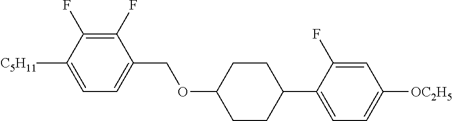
C1(F)=C(F)C([C5H11])=CC=C1COC1CCC(C2=CC=C([OC2H5])C=C2F)CC1
